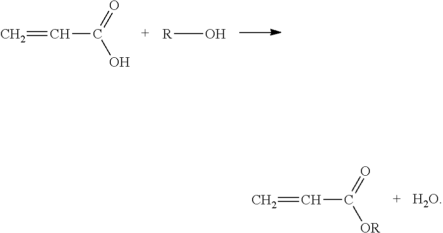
C=CC(O)=O.[R]O.C=CC([OR])=O
